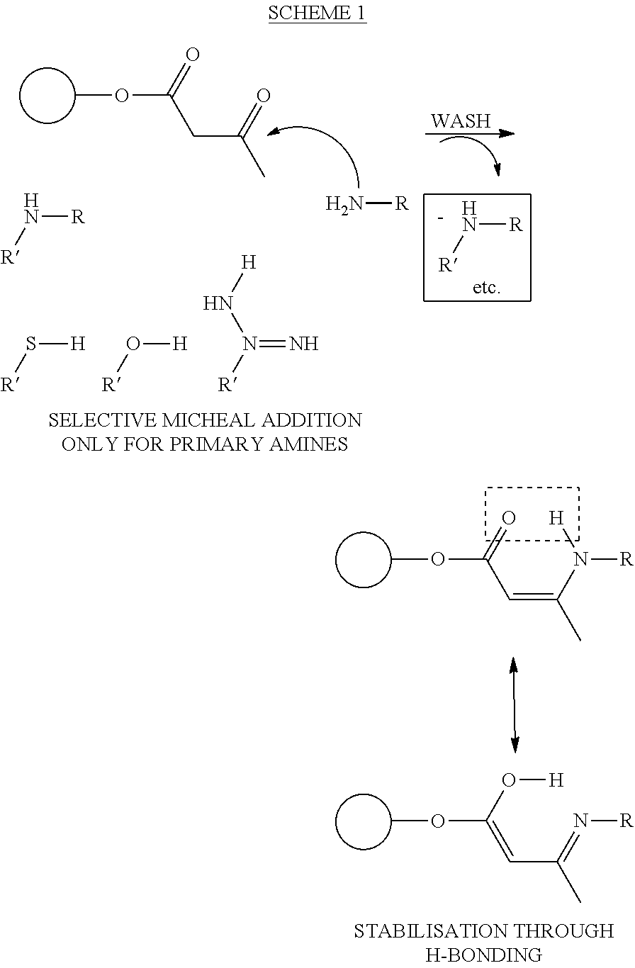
COC(C=C(N([H])[R])C)=O.COC(=CC(=N[R])C)O[H].COC(CC(C)=O)=O.[R]N[R].[R]S[H].[R]O[H].[R]N(=N)N[H].N[R].[R][N-][R].[WASH]
